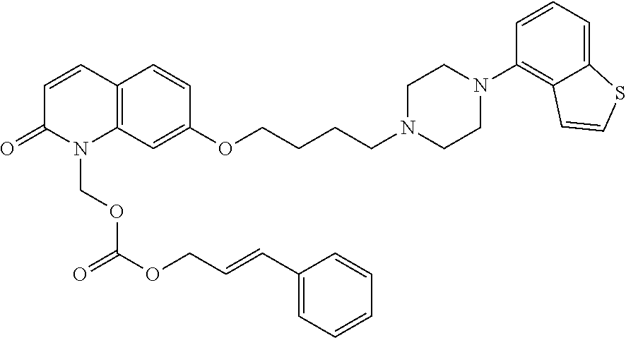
C12=C(C=C(OCCCCN3CCN(C4=C5C(=CC=C4)SC=C5)CC3)C=C1)N(COC(=O)OCC=CC1=CC=CC=C1)C(=O)C=C2
